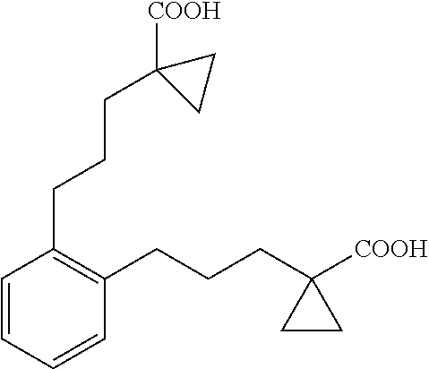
C1=CC=CC(CCCC2([COOH])CC2)=C1CCCC1([COOH])CC1
